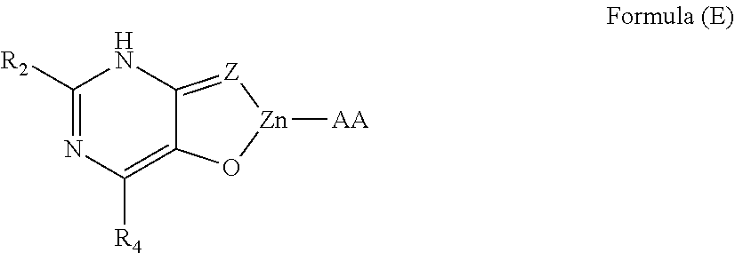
C1([R2])=NC([R4])=C2C(=[Z][Zn]([AA])O2)N1
